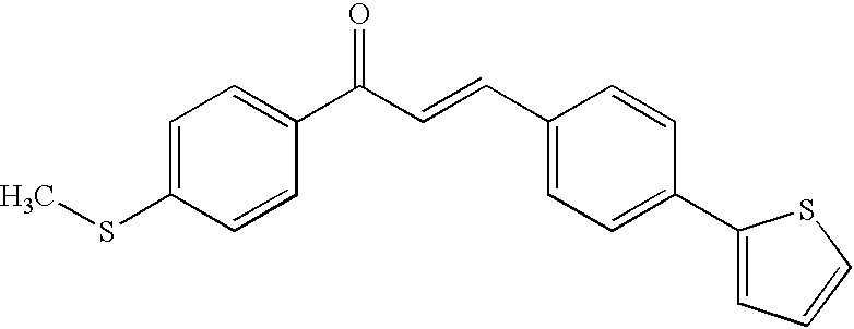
C1=C(SC)C=CC(C(=O)C=CC2=CC=C(C3=CC=CS3)C=C2)=C1
